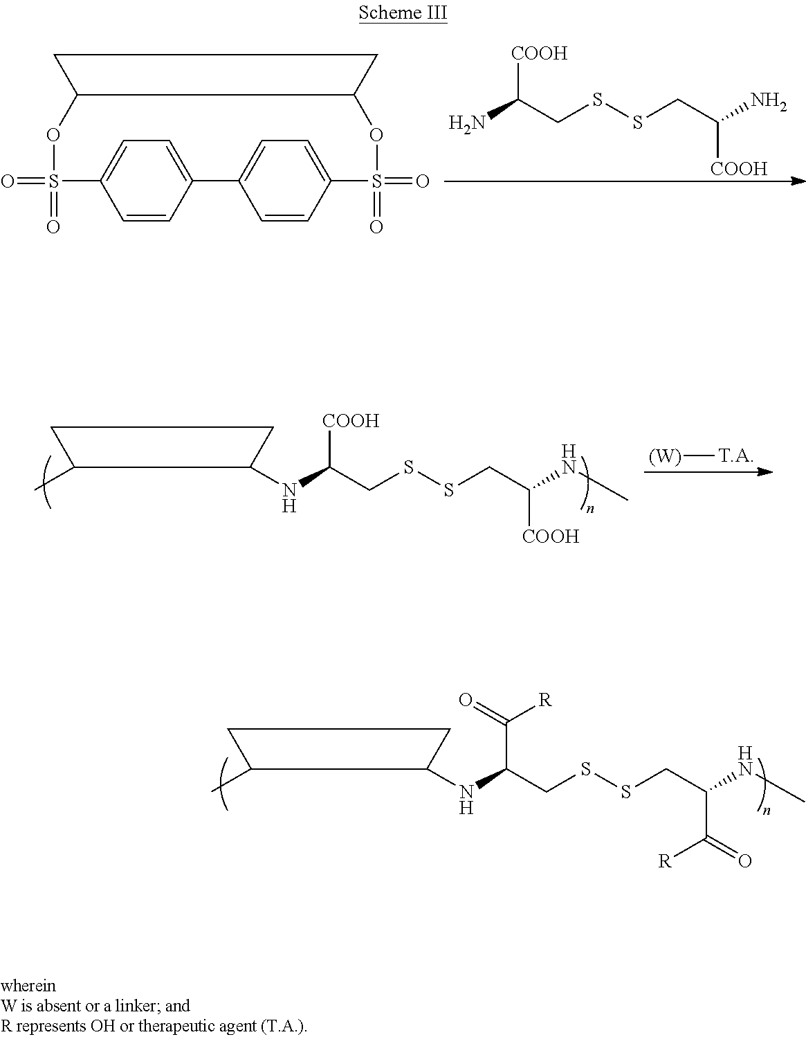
NC(CSSCC(N)[COOH])[COOH].O=S1(=O)OC2C(OS(=O)(=O)C3=CC=C(C4=CC=C1C=C4)C=C3)CC2.N(C(CSSCC(NC)[COOH])[COOH])C1CCC1C.[(W)][T.A].N(C(CSSCC(NC)C([R])=O)C(=O)[R])C1CCC1C
